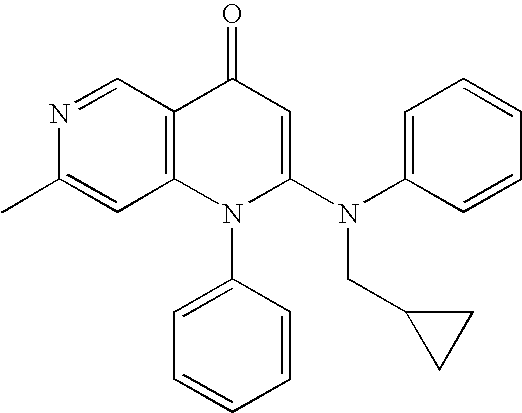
C1=C(N(C2=CC(=O)C3=C(C=C(C)N=C3)N2C2=CC=CC=C2)CC2CC2)C=CC=C1
